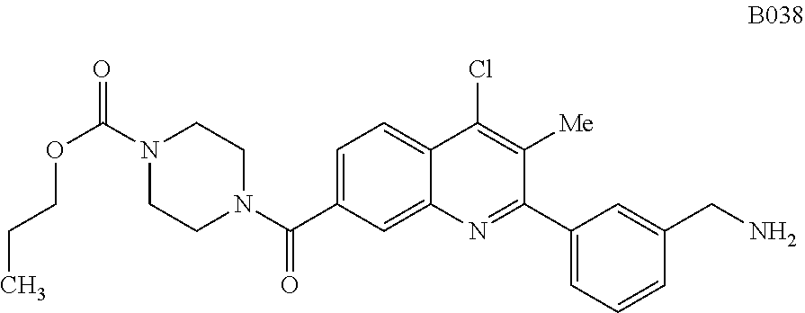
C1=C(C(N2CCN(C(=O)OCCC)CC2)=O)C=C2C(=C1)C(Cl)=C([Me])C(C1=CC=CC(CN)=C1)=N2
